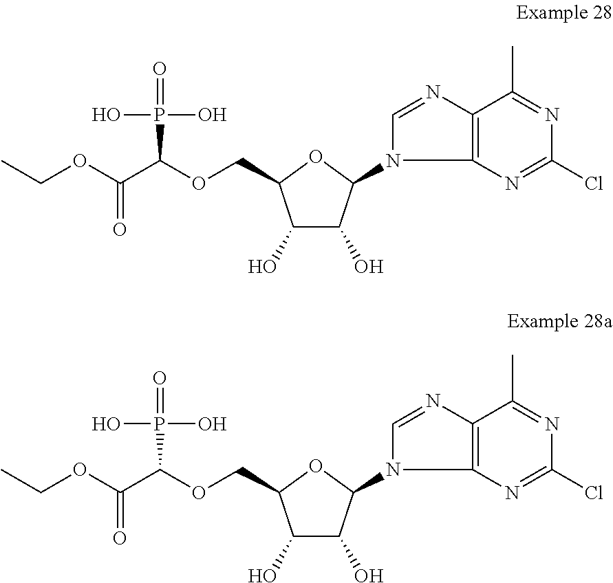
C1(O)C(O)C(N2C3=C(N=C2)C(C)=NC(Cl)=N3)OC1COC(C(OCC)=O)P(=O)(O)O.C1(O)C(O)C(N2C3=C(N=C2)C(C)=NC(Cl)=N3)OC1COC(C(OCC)=O)P(=O)(O)O
